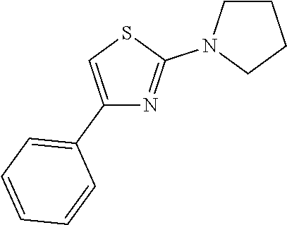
C1CN(C2=NC(C3=CC=CC=C3)=CS2)CC1
